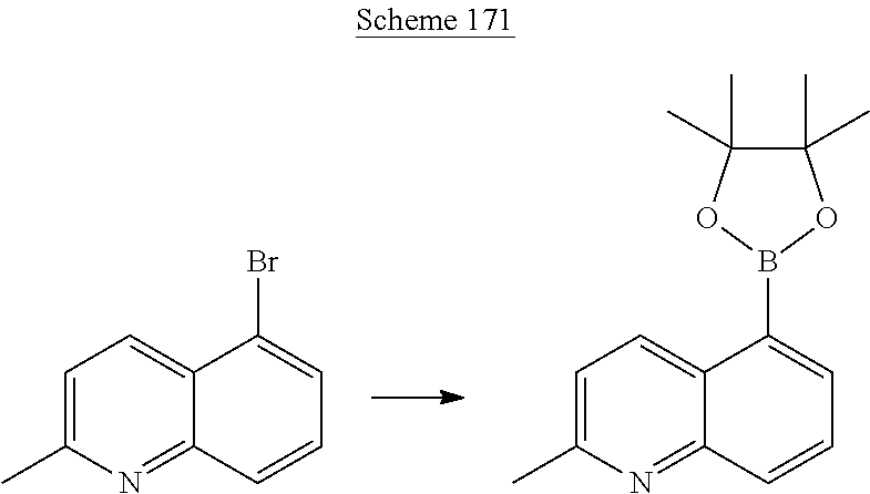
C1=C(C)N=C2C(=C1)C(Br)=CC=C2.C1=C(C)N=C2C(=C1)C(B1OC(C)(C)C(C)(C)O1)=CC=C2
